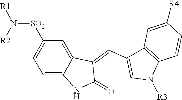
[R1]N([R2])[SO2]C1=CC=C2C(=C1)C(=CC1=CN([R3])C3=C1C=C([R4])C=C3)C(=O)N2
